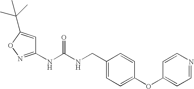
C1(NC(NCC2=CC=C(OC3=CC=NC=C3)C=C2)=O)=NOC(C(C)(C)C)=C1
